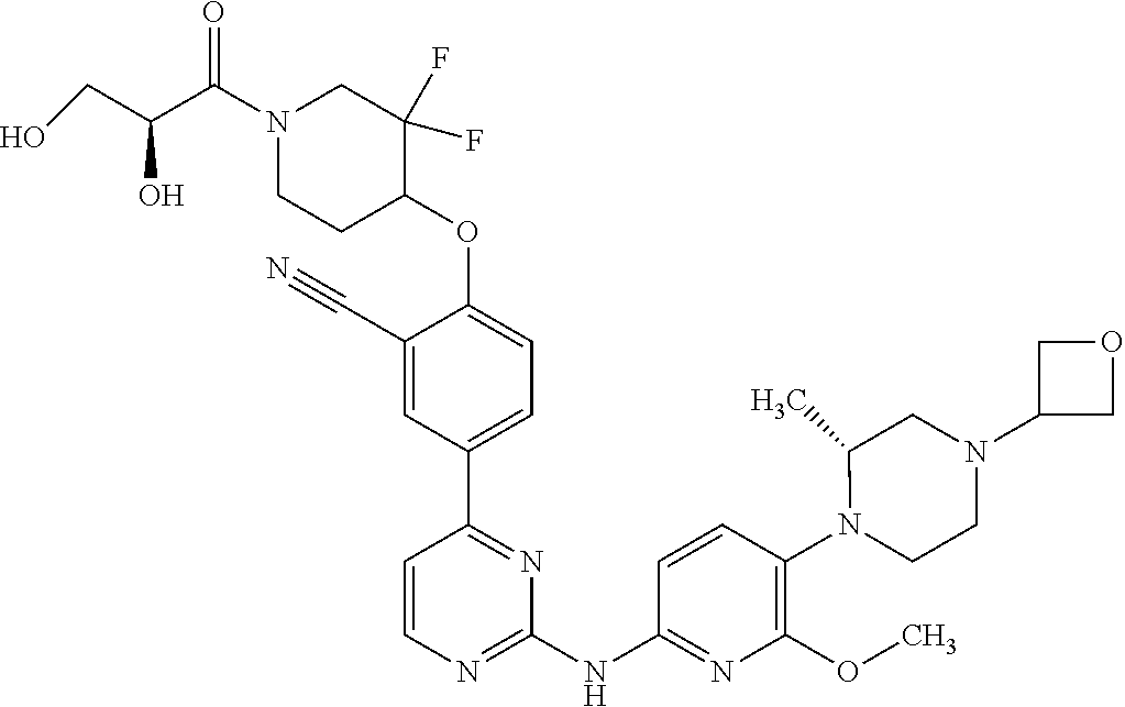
C1(C#N)=CC(C2=NC(NC3=NC(OC)=C(N4CCN(C5COC5)CC4C)C=C3)=NC=C2)=CC=C1OC1C(F)(F)CN(C(C(CO)O)=O)CC1
